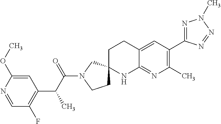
C1=NC(OC)=CC(C(C(N2CCC3(C2)CCC2=CC(C4=NN(C)N=N4)=C(C)N=C2N3)=O)C)=C1F
